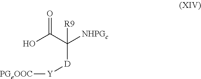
O=C(C([NHPGc])([D][Y][PGeOOC])[R9])O
